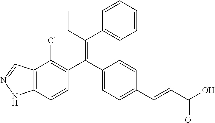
C12=C(C=CC(C(C3=CC=C(C=CC(O)=O)C=C3)=C(CC)C3=CC=CC=C3)=C1Cl)NN=C2
